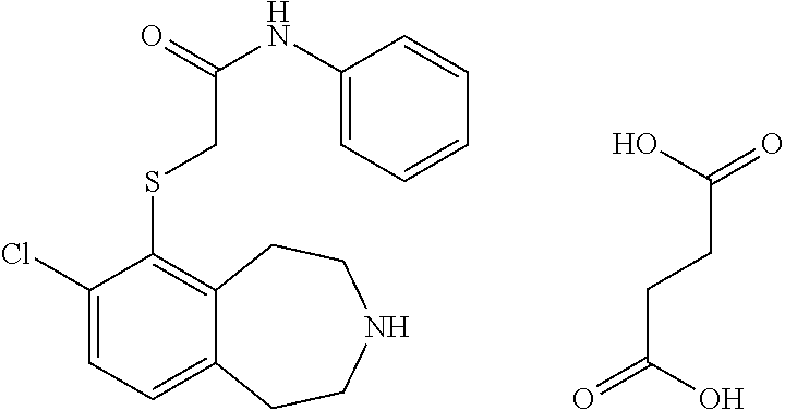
C(CCC(=O)O)(=O)O.C1(NC(CSC2=C3C(=CC=C2Cl)CCNCC3)=O)=CC=CC=C1
